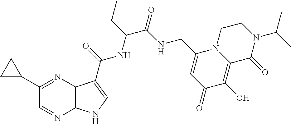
C1(C2CC2)=NC2=C(N=C1)NC=C2C(=O)NC(C(NCC1=CC(=O)C(O)=C2N1CCN(C(C)C)C2=O)=O)CC
